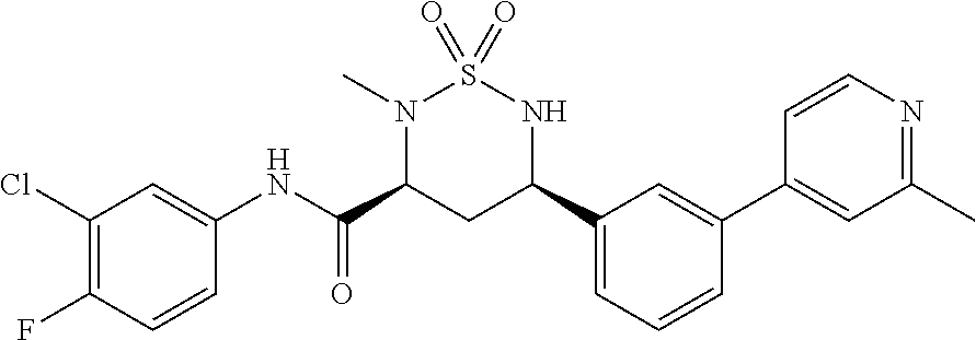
C1(Cl)=C(F)C=CC(NC(C2CC(C3=CC=CC(C4=CC(C)=NC=C4)=C3)NS(=O)(=O)N2C)=O)=C1
